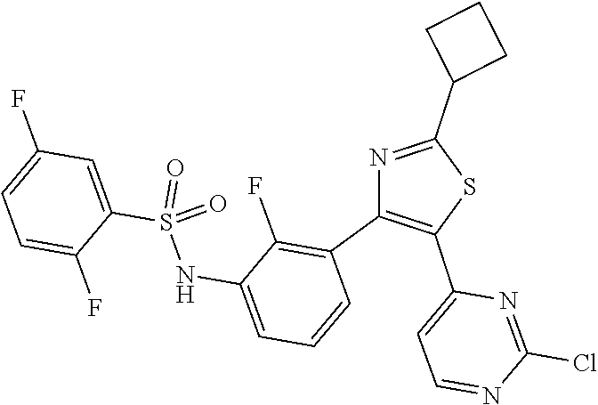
N1=C(C2CCC2)SC(C2=CC=NC(Cl)=N2)=C1C1=C(F)C(NS(C2=CC(F)=CC=C2F)(=O)=O)=CC=C1
